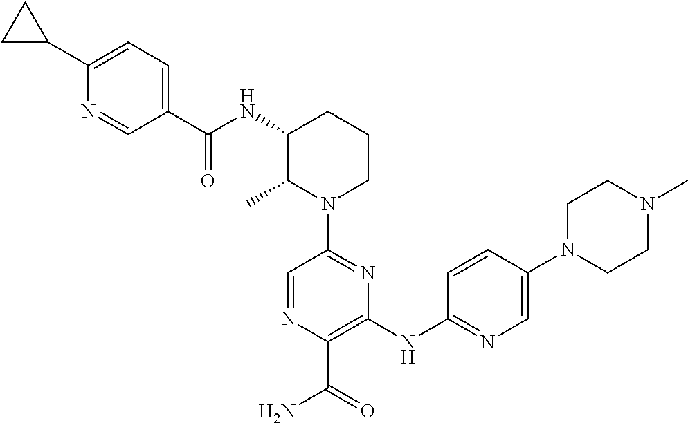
N(C1C(C)N(C2=NC(NC3=NC=C(N4CCN(C)CC4)C=C3)=C(C(N)=O)N=C2)CCC1)C(=O)C1=CC=C(C2CC2)N=C1
